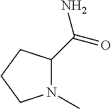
N1(C)C(C(N)=O)CCC1
